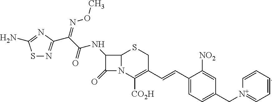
C12N(C([CO2H])=C(C=CC3=CC=C(C[N+]4=CC=CC=C4)C=C3[NO2])CS1)C(=O)C2NC(=O)C(=NOC)C1=NSC(N)=N1
